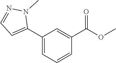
C1(C2=CC=NN2C)=CC=CC(C(OC)=O)=C1
